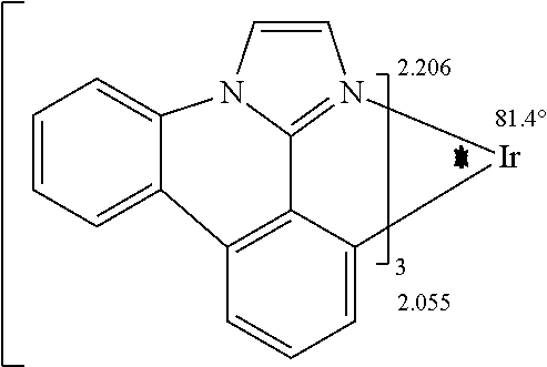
C1=CC=C2C3=C4C5=N(C=CN5C2=C1)[Ir]C4=CC=C3
